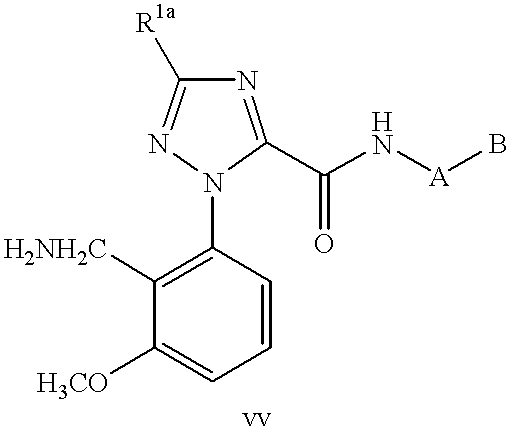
C1([H2NH2C])=C(N2C(C(N[A]B)=O)=NC([R1a])=N2)C=CC=C1[H3CO]
